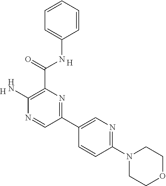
C1=CC=CC=C1NC(C1=C(N)N=CC(C2=CN=C(N3CCOCC3)C=C2)=N1)=O.[H].[H]
